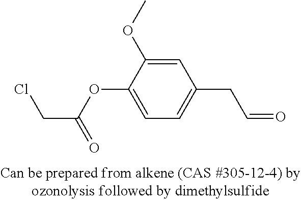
C1(OC)=CC(CC=O)=CC=C1OC(=O)CCl
